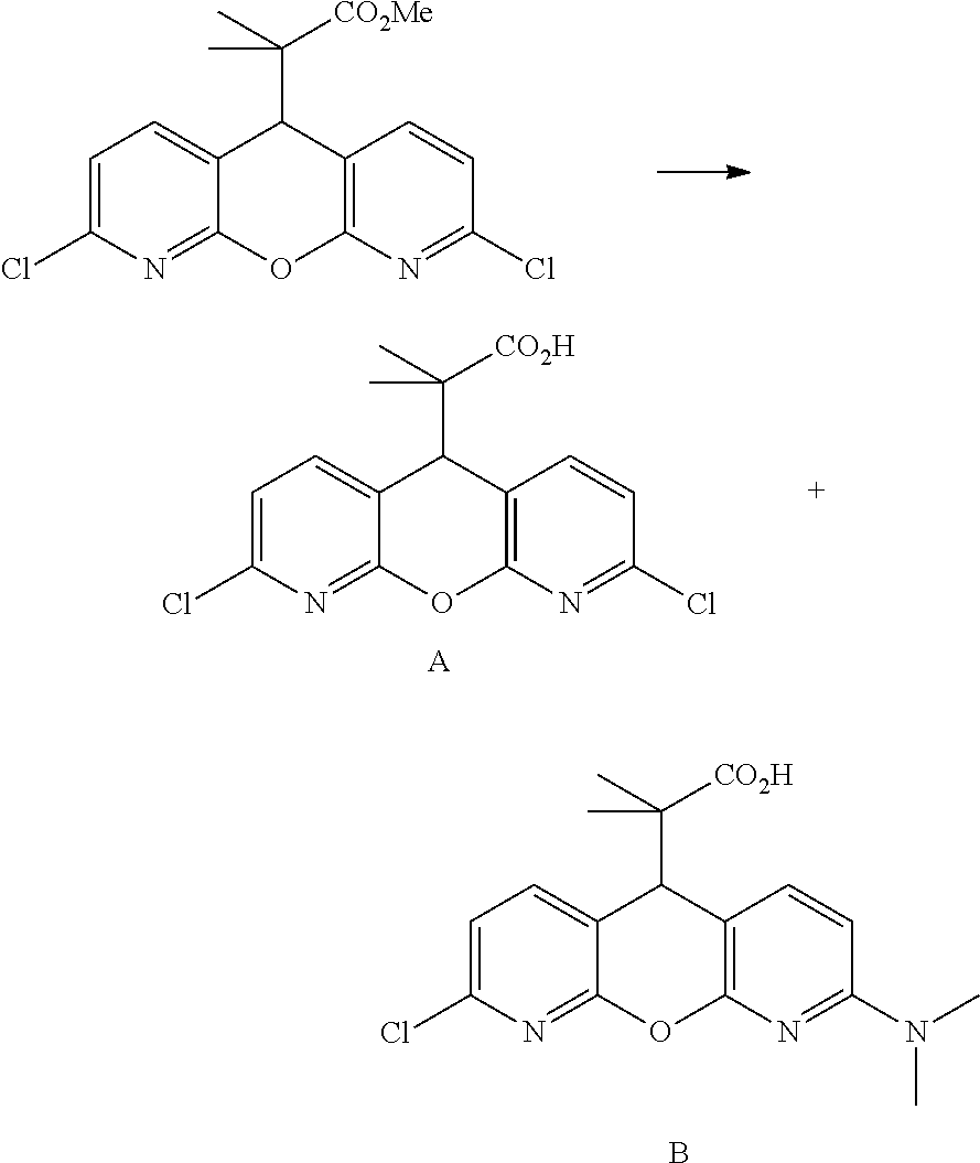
C1=C(Cl)N=C2C(=C1)C(C([CO2Me])(C)C)C1=C(O2)N=C(Cl)C=C1.C1=C(Cl)N=C2C(=C1)C(C([CO2H])(C)C)C1=C(O2)N=C(Cl)C=C1.[A].C1=C(Cl)N=C2C(=C1)C(C([CO2H])(C)C)C1=C(O2)N=C(N(C)C)C=C1.B
